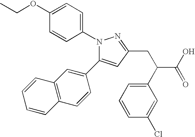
C1(OCC)=CC=C(N2N=C(CC(C3=CC=CC(Cl)=C3)C(O)=O)C=C2C2=CC3=C(C=C2)C=CC=C3)C=C1
